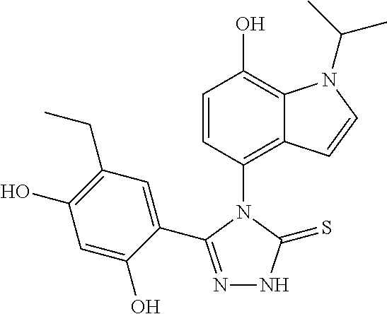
C1=CC(N2C(C3=CC(CC)=C(O)C=C3O)=NNC2=S)=C2C(=C1O)N(C(C)C)C=C2
